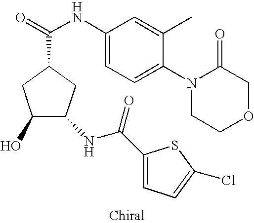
O=C(NC1=CC=C(N2CCOCC2=O)C(C)=C1)C1CC(O)C(NC(C2=CC=C(Cl)S2)=O)C1
